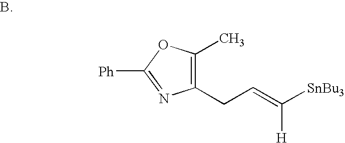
C1(CC=C([H])[SnBu3])=C(C)OC([Ph])=N1
